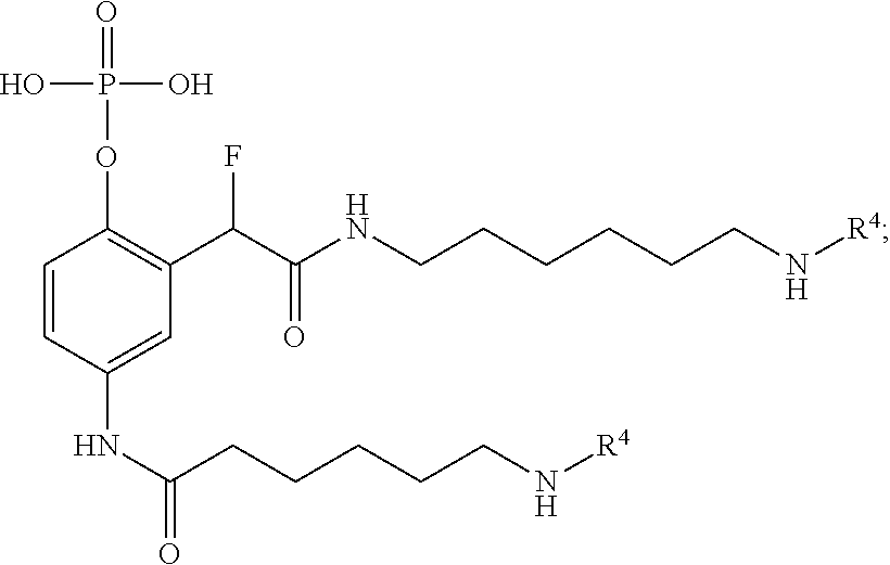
C1=CC(NC(CCCCCN[R4])=O)=CC(C(C(=O)NCCCCCCN[R4])F)=C1OP(O)(O)=O
